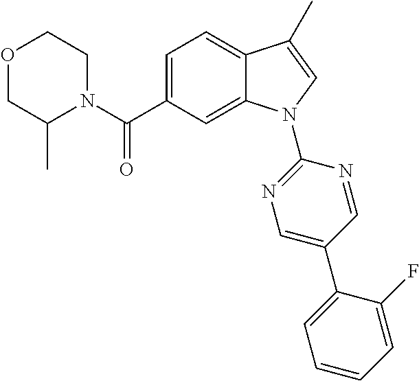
O1CC(C)N(C(C2=CC=C3C(=C2)N(C2=NC=C(C4=CC=CC=C4F)C=N2)C=C3C)=O)CC1
